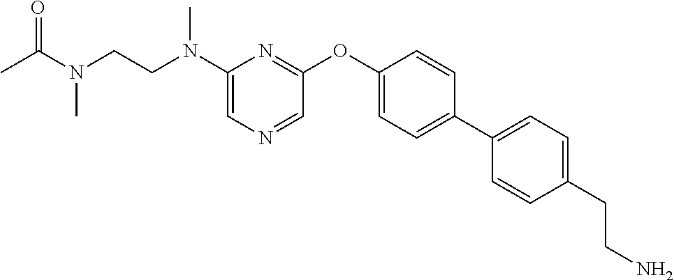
C1(N(CCN(C)C(=O)C)C)=CN=CC(OC2=CC=C(C3=CC=C(CCN)C=C3)C=C2)=N1
